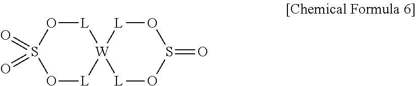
[L]1OS(=O)(=O)O[L][W]12[L]OS(=O)O[L]2
